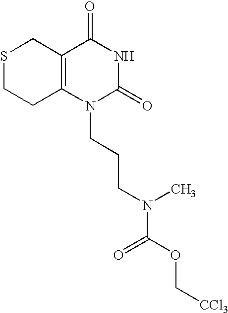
S1CCC2=C(C1)C(=O)NC(=O)N2CCCN(C(OC[CCl3])=O)C
